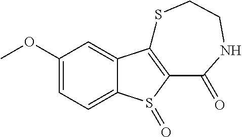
C1(OC)=CC=C2C(=C1)C1=C(S2=O)C(=O)NCCS1
